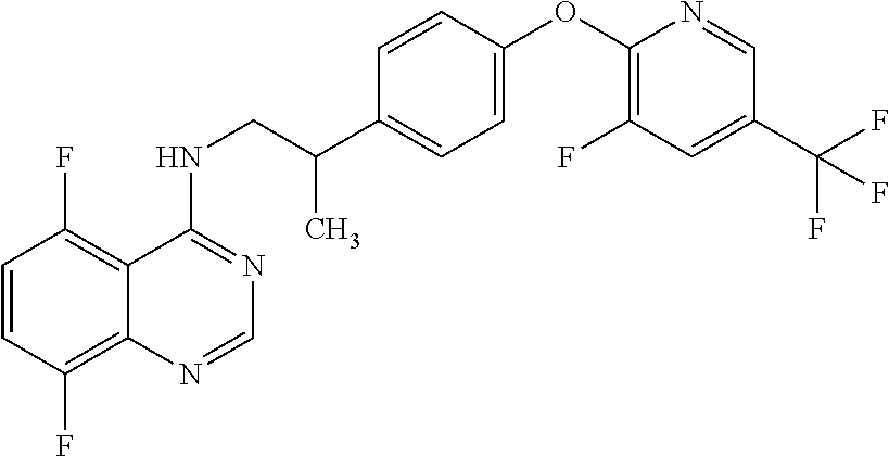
C1=CC(F)=C2C(=C1F)C(NCC(C1=CC=C(OC3=C(F)C=C(C(F)(F)F)C=N3)C=C1)C)=NC=N2
